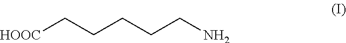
[HOOC]CCCCCN
